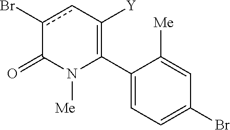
C1(C2=C([Y])cc(Br)C(=O)N2[Me])=CC=C(Br)C=C1[Me]
